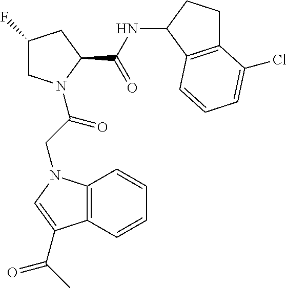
C1C(F)CC(C(NC2C3=C(CC2)C(Cl)=CC=C3)=O)N1C(CN1C2=C(C(C(C)=O)=C1)C=CC=C2)=O
